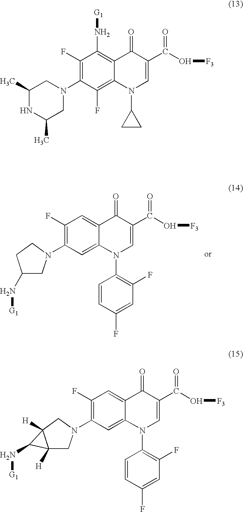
C1(N2CC(N[G1])CC2)=C(F)C=C2C(=C1)N(C1=C(F)C=C(F)C=C1)C=C(C(O[F3])=O)C2=O.C1(C)NC(C)CN(C2=C(F)C(N[G1])=C3C(=C2F)N(C2CC2)C=C(C(O[F3])=O)C3=O)C1.C1(N2CC3([H])C([H])(C2)C3N[G1])=C(F)C=C2C(=C1)N(C1=C(F)C=C(F)C=C1)C=C(C(O[F3])=O)C2=O
